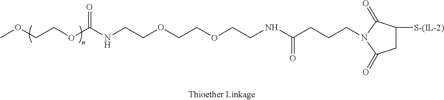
COCCOC(NCCOCCOCCNC(CCCN1C(=O)C([S-(IL-2)])CC1=O)=O)=O
